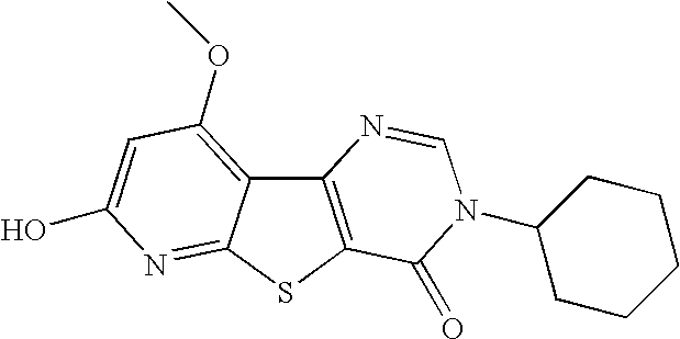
C12=C(SC3=NC(O)=CC(OC)=C13)C(=O)N(C1CCCCC1)C=N2
